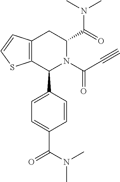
C12=C(CC(C(=O)N(C)C)N(C(C#C)=O)C1C1=CC=C(C(N(C)C)=O)C=C1)C=CS2
